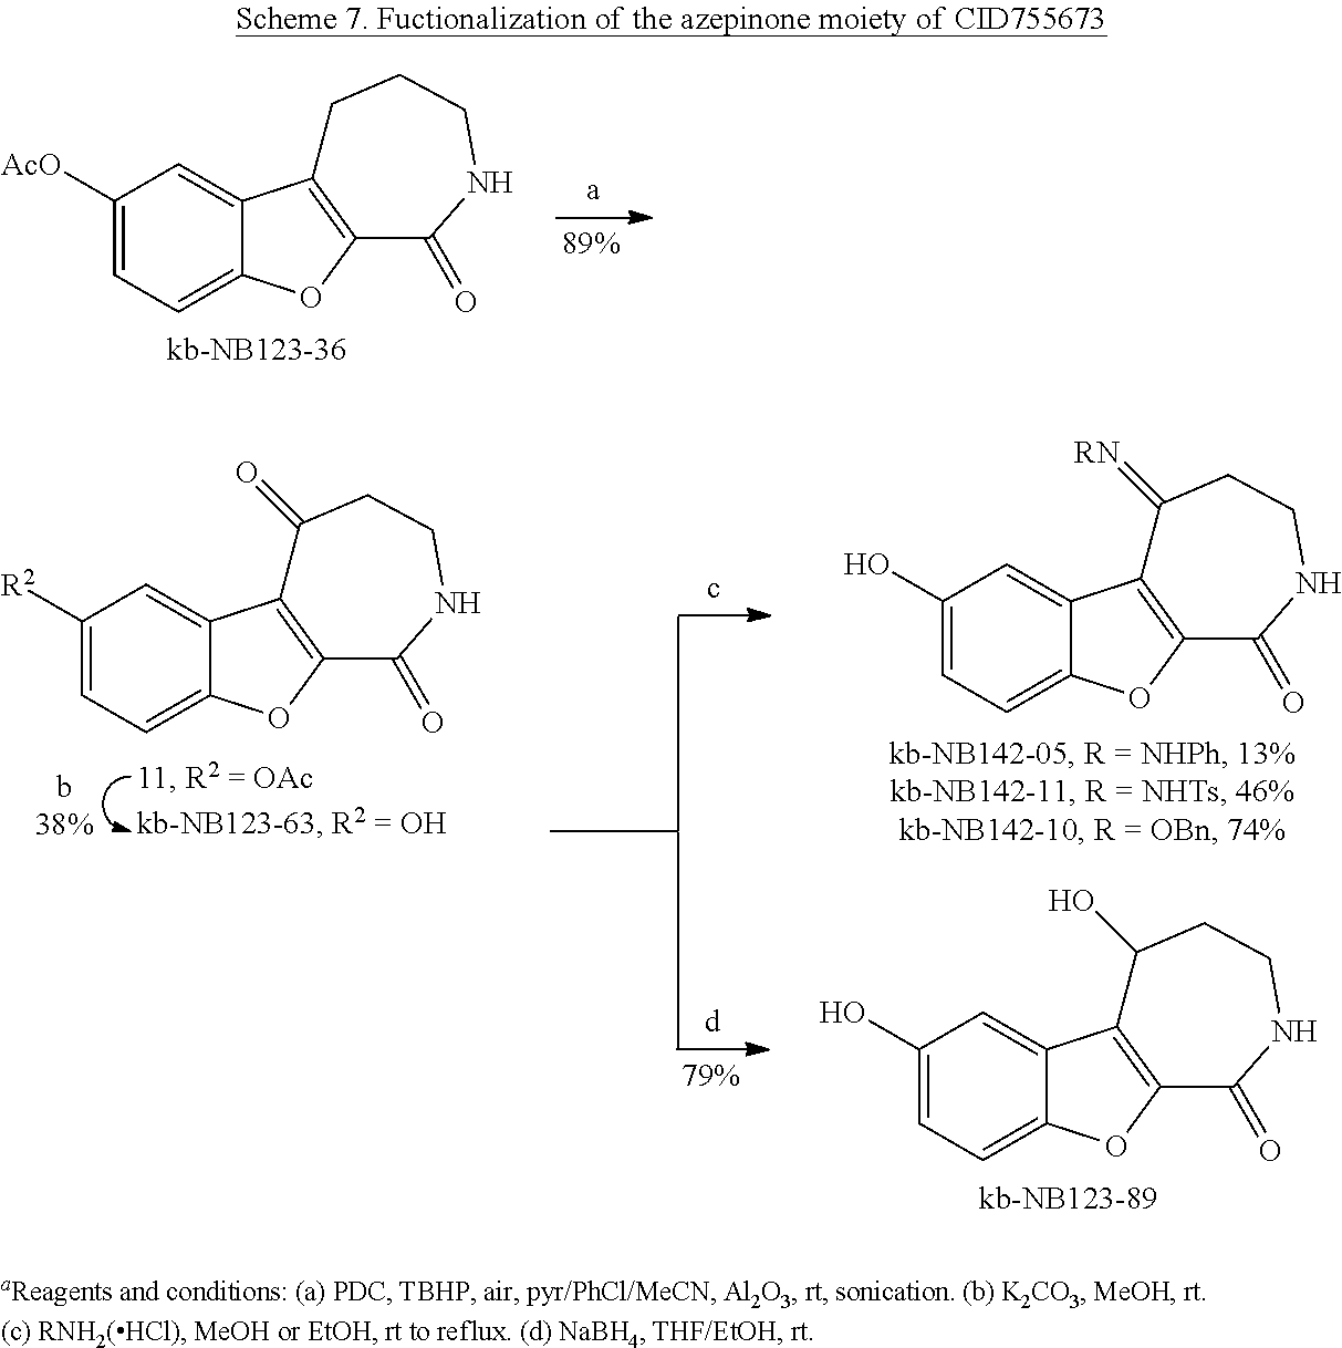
C1([AcO])=CC=C2C(=C1)C1=C(O2)C(=O)NCCC1.C1([R2])=CC=C2C(=C1)C1=C(O2)C(=O)NCCC1=O.C1(O)=CC=C2C(=C1)C1=C(O2)C(=O)NCCC1=[RN].C1(O)=CC=C2C(=C1)C1=C(O2)C(=O)NCCC1O
